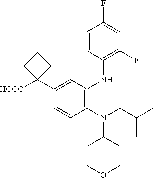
C1(N(CC(C)C)C2CCOCC2)=C(NC2=C(F)C=C(F)C=C2)C=C(C2([HOOC])CCC2)C=C1
